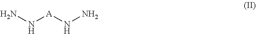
N([A]NN)N
